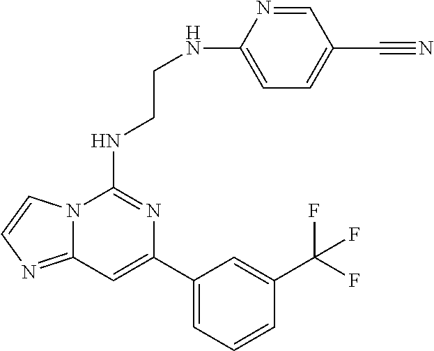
C12=NC=CN1C(NCCNC1=CC=C(C#N)C=N1)=NC(C1=CC=CC(C(F)(F)F)=C1)=C2
